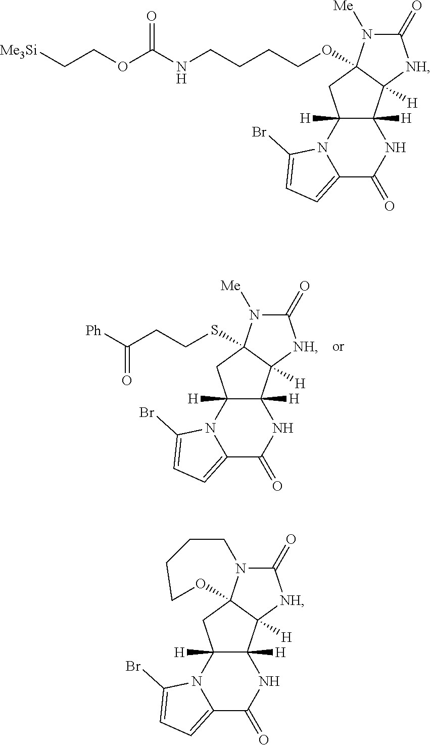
C1(=O)N([Me])C2(SCCC([Ph])=O)C([H])([NH]1)C1([H])C([H])(C2)N2C(=CC=C2Br)C(=O)N1.C1(=O)N([Me])C2(OCCCCNC(OCC[Me3Si])=O)C([H])([NH]1)C1([H])C([H])(C2)N2C(=CC=C2Br)C(=O)N1.C1(=O)N2C3(C([H])([NH]1)C1([H])C([H])(C3)N3C(=CC=C3Br)C(=O)N1)OCCCC2
